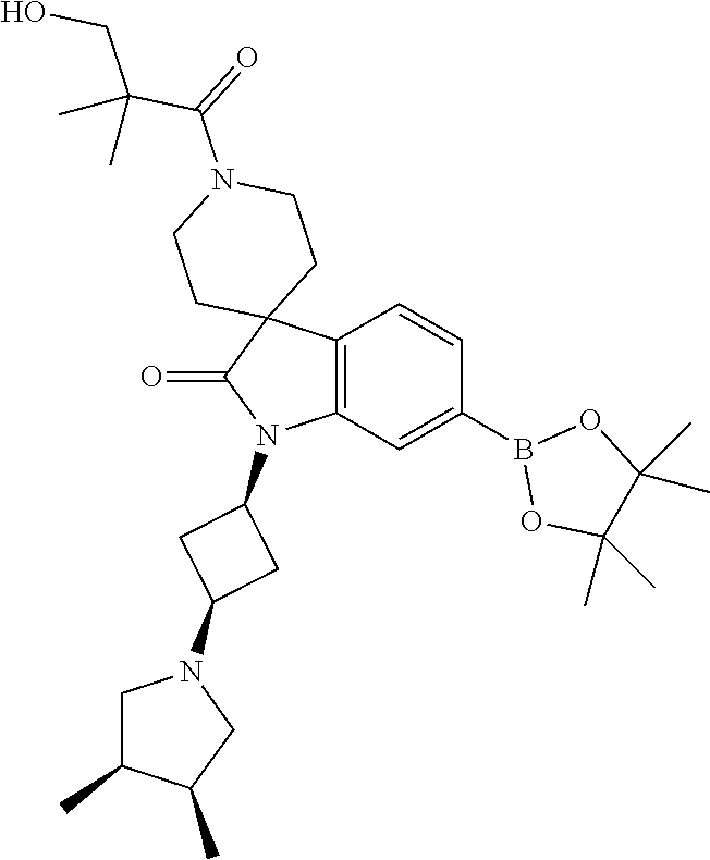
C12=C(C=C(B3OC(C)(C)C(C)(C)O3)C=C1)N(C1CC(N3CC(C)C(C)C3)C1)C(=O)C21CCN(C(=O)C(C)(CO)C)CC1
